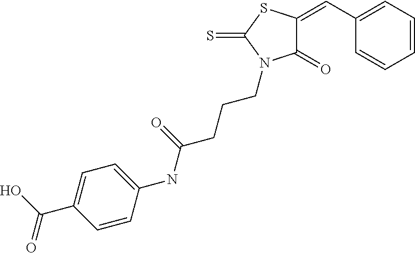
C1(=O)C(=CC2=CC=CC=C2)SC(=S)N1CCCC(NC1=CC=C(C(O)=O)C=C1)=O
